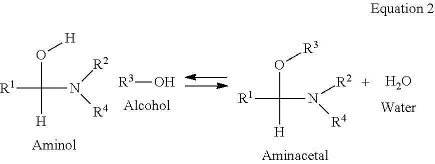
O.[R1]C(N([R2])[R4])(O[H])[H].[R3]O.[R1]C(N([R2])[R4])(O[R3])[H]
